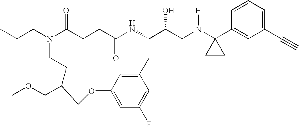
N1(CCC)C(=O)CCC(=O)NC(C(CN(C2(C3=CC(C#C)=CC=C3)CC2)[H])O)CC2=CC(=CC(F)=C2)OCC(COC)CC1
